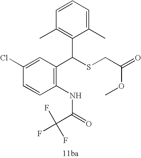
C1=CC(Cl)=CC(C(SCC(OC)=O)C2=C(C)C=CC=C2C)=C1NC(C(F)(F)F)=O
